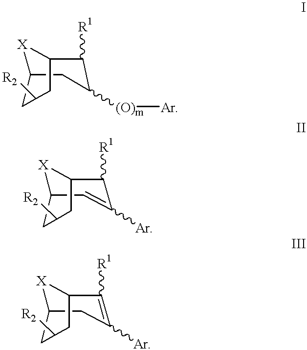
[X]1C2CC([(O)m][Ar])C([R1])C1CC([R2])C2.[X]1C2C=C([Ar])C([R1])C1CC([R2])C2.[X]1C2CC([Ar])=C([R1])C1CC([R2])C2
